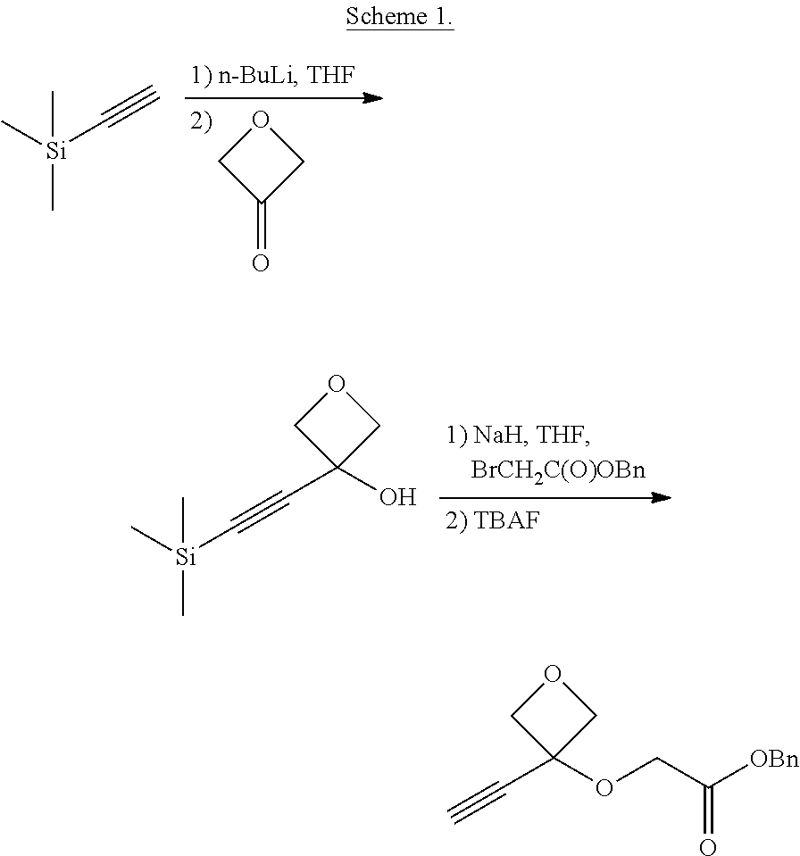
O1CC(=O)C1.[Si](C)(C)(C)C#C.[Si](C)(C)(C)C#CC1(O)COC1.C#CC1(OCC([OBn])=O)COC1
